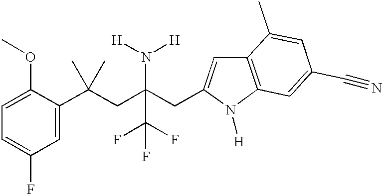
C1(C(CC(CC2=CC3=C(N2[H])C=C(C#N)C=C3C)(N([H])[H])C(F)(F)F)(C)C)=CC(F)=CC=C1OC
